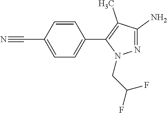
C1=CC(C#N)=CC=C1C1=C(C)C(N)=NN1CC(F)F
